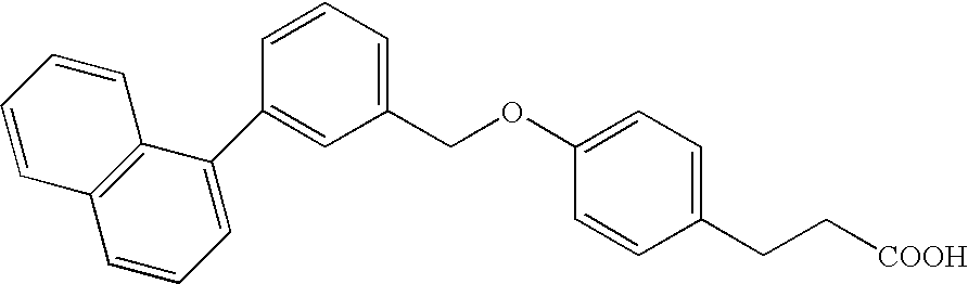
C1(COC2=CC=C(CC[COOH])C=C2)=CC=CC(C2=CC=CC3=C2C=CC=C3)=C1
